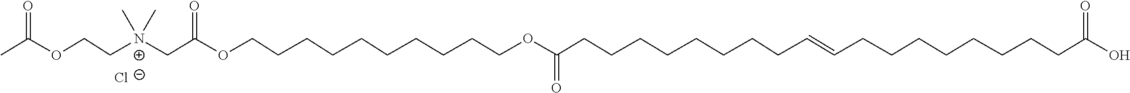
[Cl-].O(CC[N+](CC(OCCCCCCCCCCOC(CCCCCCCCC=CCCCCCCCCC(O)=O)=O)=O)(C)C)C(C)=O
